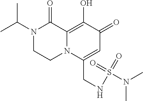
N1(C(C)C)CCN2C(=C(O)C(=O)C=C2CNS(=O)(=O)N(C)C)C1=O
